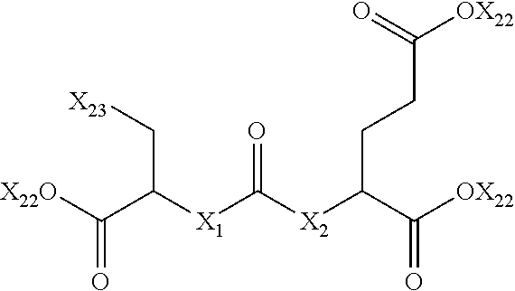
[OX22]C(C([X2]C([X1]C(C([X22O])=O)C[X23])=O)CCC([OX22])=O)=O
